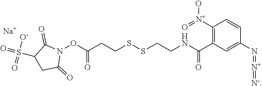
C1([N+](=O)O)=C(C(NCCSSCCC(ON2C(=O)C(S(=O)([O-])=O)CC2=O)=O)=O)C=C(N=[N+]=[N-])C=C1.[Na]
